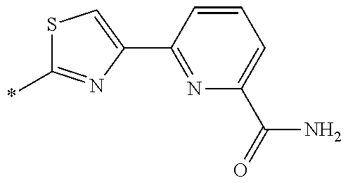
S1C(*)=NC(C2=NC(C(=O)N)=CC=C2)=C1
